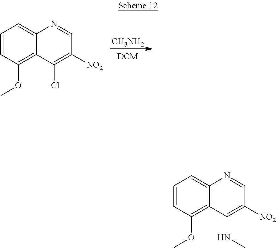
C1=CC(OC)=C2C(=C1)N=CC([NO2])=C2NC.C1=CC(OC)=C2C(=C1)N=CC([NO2])=C2Cl.[CH3NH2]
